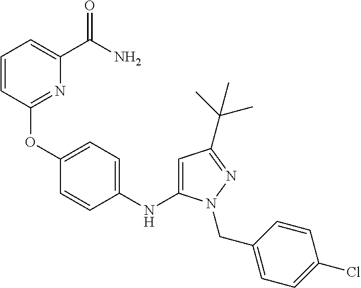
C1(OC2=CC=C(NC3=CC(C(C)(C)C)=NN3CC3=CC=C(Cl)C=C3)C=C2)=NC(C(=O)N)=CC=C1
